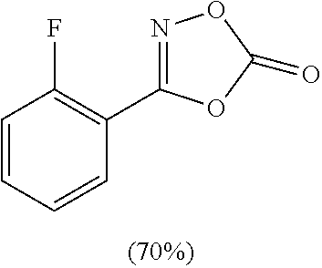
C1=CC=CC(C2=NOC(=O)O2)=C1F
